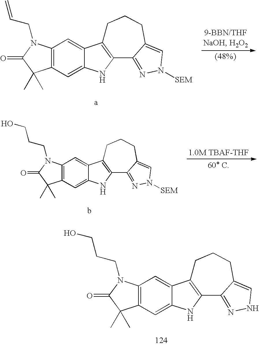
C12=C(N(CC=C)C(=O)C1(C)C)C=C1C(=C2)NC2=C1CCCC1=CN([SEM])N=C21.C12=C(N(CCCO)C(=O)C1(C)C)C=C1C(=C2)NC2=C1CCCC1=CN([SEM])N=C21.C12=C(N(CCCO)C(=O)C1(C)C)C=C1C(=C2)NC2=C1CCCC1=CNN=C21
